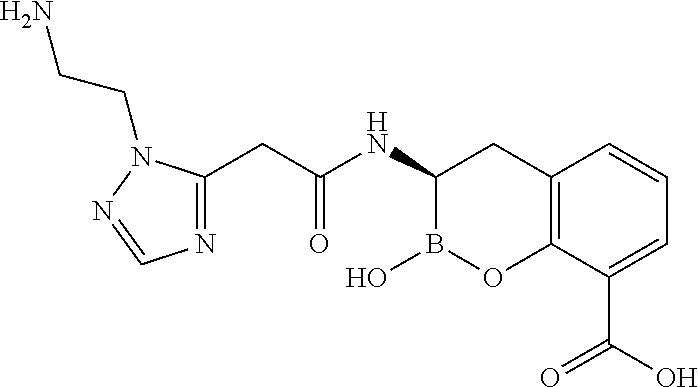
N1=C(CC(NC2B(O)OC3=C(C2)C=CC=C3C(O)=O)=O)N(CCN)N=C1
